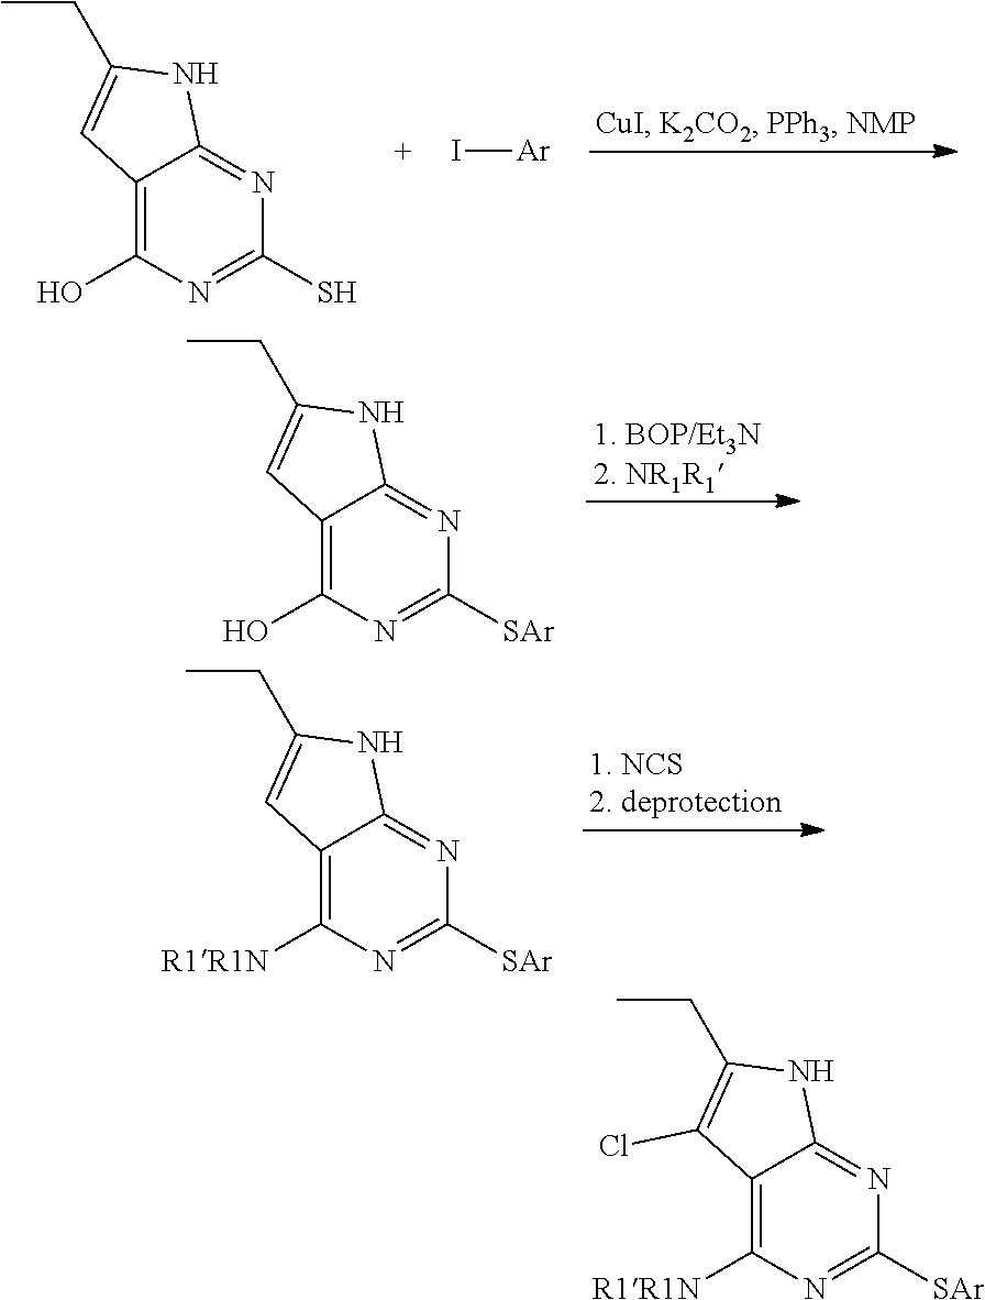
C12=C([R1R1N])N=C([SAr])N=C1NC(CC)=C2Cl.C12=C(O)N=C(S)N=C1NC(CC)=C2.I[Ar].C12=C(O)N=C([SAr])N=C1NC(CC)=C2.C12=C([R1R1N])N=C([SAr])N=C1NC(CC)=C2
